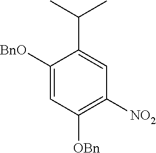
C1([BnO])=CC([OBn])=C([NO2])C=C1C(C)C
